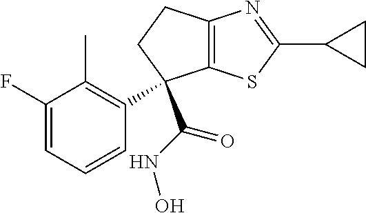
C12=C(SC(C3CC3)=N1)C(C1=C(C)C(F)=CC=C1)(C(NO)=O)CC2
